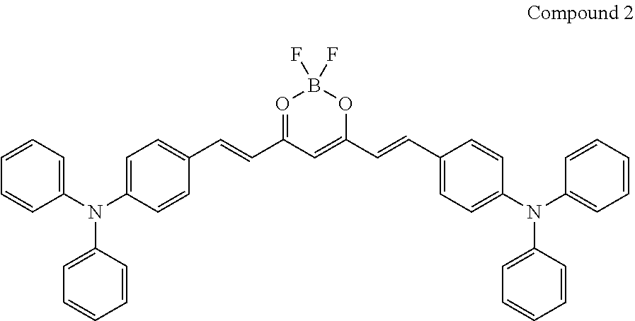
N(C1=CC=CC=C1)(C1=CC=CC=C1)C1=CC=C(C=CC2=OB(F)(F)OC(C=CC3=CC=C(N(C4=CC=CC=C4)C4=CC=CC=C4)C=C3)=C2)C=C1
